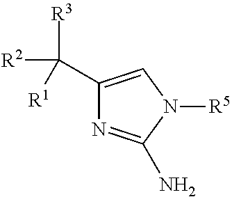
C1(C([R2])([R3])[R1])=CN([R5])C(N)=N1
